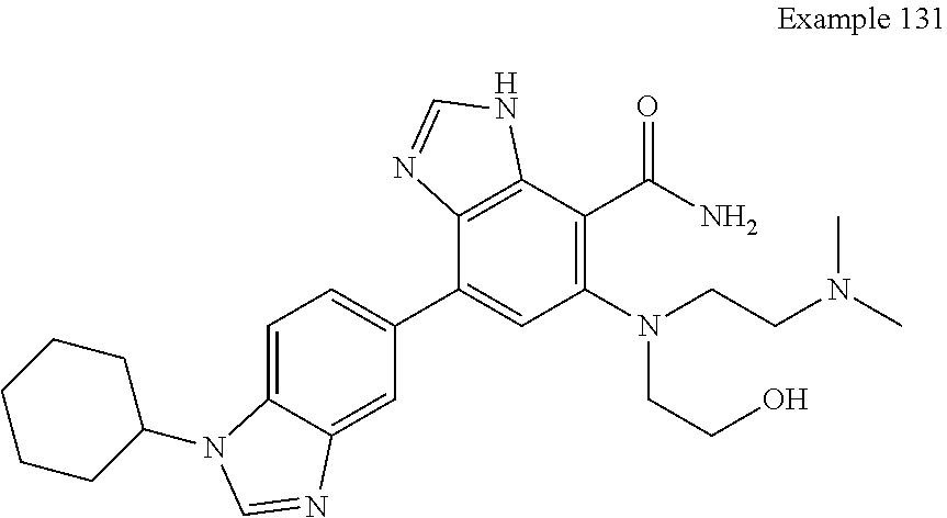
C1=C2C(=CC(C3=CC(N(CCN(C)C)CCO)=C(C(N)=O)C4=C3N=CN4)=C1)N=CN2C1CCCCC1
